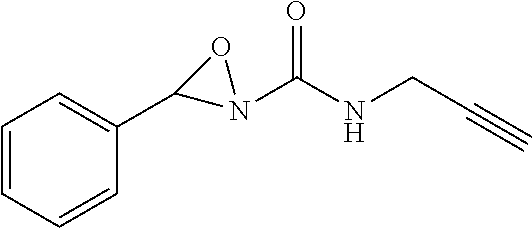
C1=CC=CC(C2N(C(NCC#C)=O)O2)=C1
